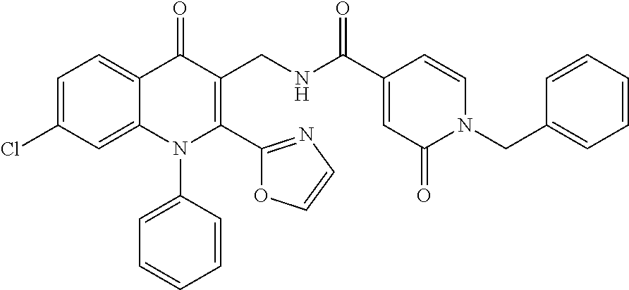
C1=C(Cl)C=C2C(=C1)C(=O)C(CNC(C1=CC(=O)N(CC3=CC=CC=C3)C=C1)=O)=C(C1=NC=CO1)N2C1=CC=CC=C1
